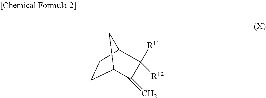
C1C2C([R11])([R12])C(=C)C(C1)C2
